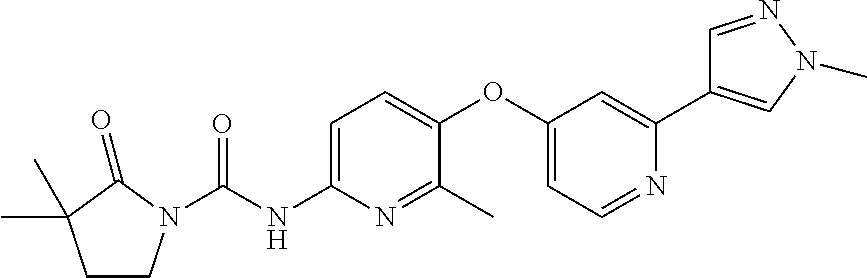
C1CN(C(NC2=CC=C(OC3=CC=NC(C4=CN(C)N=C4)=C3)C(C)=N2)=O)C(=O)C1(C)C
